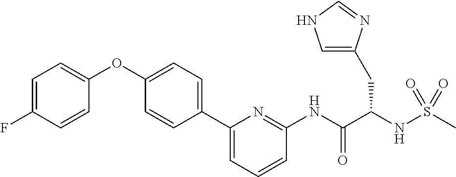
C1=C(F)C=CC(OC2=CC=C(C3=CC=CC(NC(C(NS(C)(=O)=O)CC4=CNC=N4)=O)=N3)C=C2)=C1
